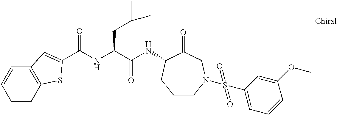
C1=CC2=C(C=C1)C=C(C(NC(C(NC1C(=O)CN(S(C3=CC=CC(OC)=C3)(=O)=O)CCC1)=O)CC(C)C)=O)S2
